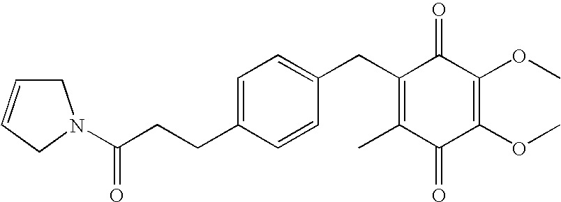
C1(=O)C(C)=C(CC2=CC=C(CCC(=O)N3CC=CC3)C=C2)C(=O)C(OC)=C1OC
